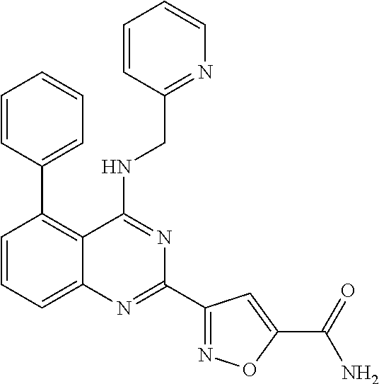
C1=CC=C2C(=C1C1=CC=CC=C1)C(NCC1=NC=CC=C1)=NC(C1=NOC(C(N)=O)=C1)=N2
